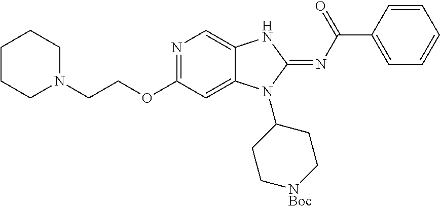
C1CCN(CCOC2=NC=C3C(=C2)N(C2CC[NBoc]CC2)C(=NC(C2=CC=CC=C2)=O)N3)CC1
